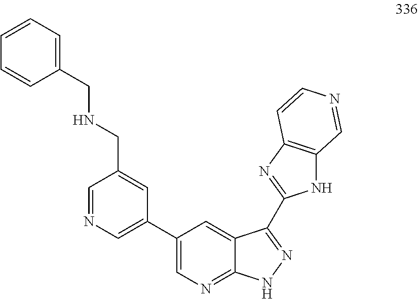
C1(C2=CN=CC(CNCC3=CC=CC=C3)=C2)=CN=C2C(=C1)C(C1=NC3=C(N1)C=NC=C3)=NN2
